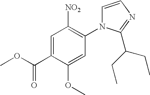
C1=C(C(=O)OC)C(OC)=CC(N2C=CN=C2C(CC)CC)=C1[NO2]
